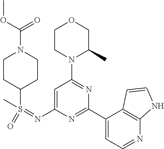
O1CCN(C2=NC(C3=CC=NC4=C3C=CN4)=NC(N=S(=O)(C)C3CCN(C(=O)OC)CC3)=C2)C(C)C1
